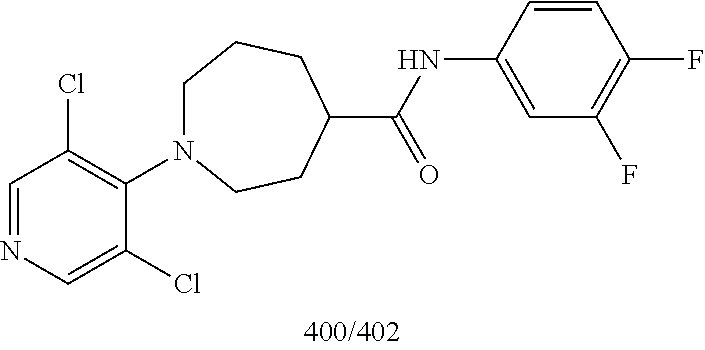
C1=NC=C(Cl)C(N2CCCC(C(=O)NC3=CC(F)=C(F)C=C3)CC2)=C1Cl
